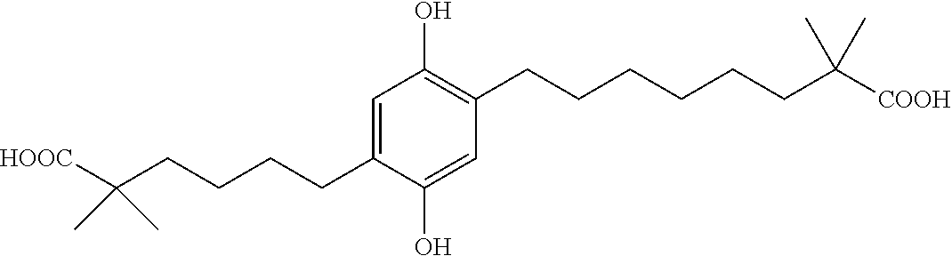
C1(O)=C(CCCCCCC(C)(C)[COOH])C=C(O)C(CCCCC(C)(C)[HOOC])=C1
